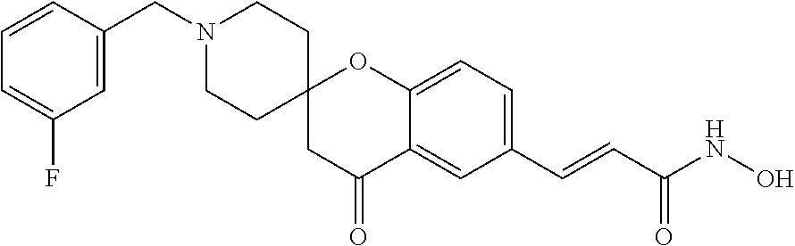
C(N1CCC2(CC1)CC(=O)C1=CC(C=CC(NO)=O)=CC=C1O2)C1=CC(F)=CC=C1
